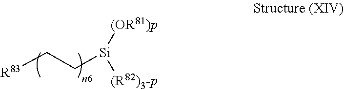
[R83]CC[Si]([(R82)3-p])[(OR81)p]
